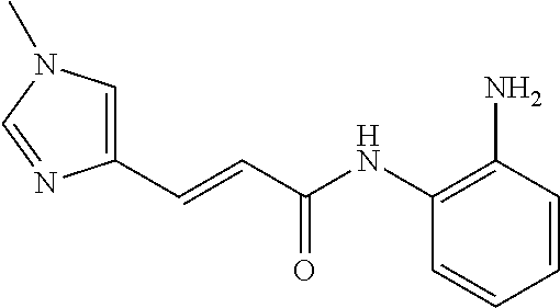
C1=CC(N)=C(NC(C=CC2=CN(C)C=N2)=O)C=C1
